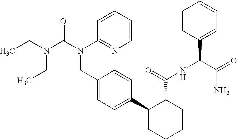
CCN(C(N(C1=NC=CC=C1)CC1=CC=C(C2CCCCC2C(=O)NC(C(=O)N)C2=CC=CC=C2)C=C1)=O)CC
